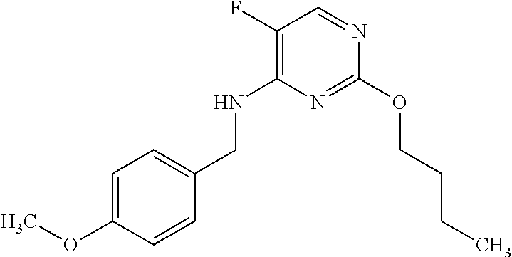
C1(F)=C(NCC2=CC=C(OC)C=C2)N=C(OCCCC)N=C1
